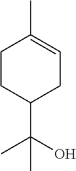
C1CC(C(O)(C)C)CC=C1C
